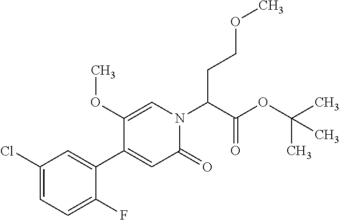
C1(Cl)=CC=C(F)C(C2=CC(=O)N(C(C(=O)OC(C)(C)C)CCOC)C=C2OC)=C1
